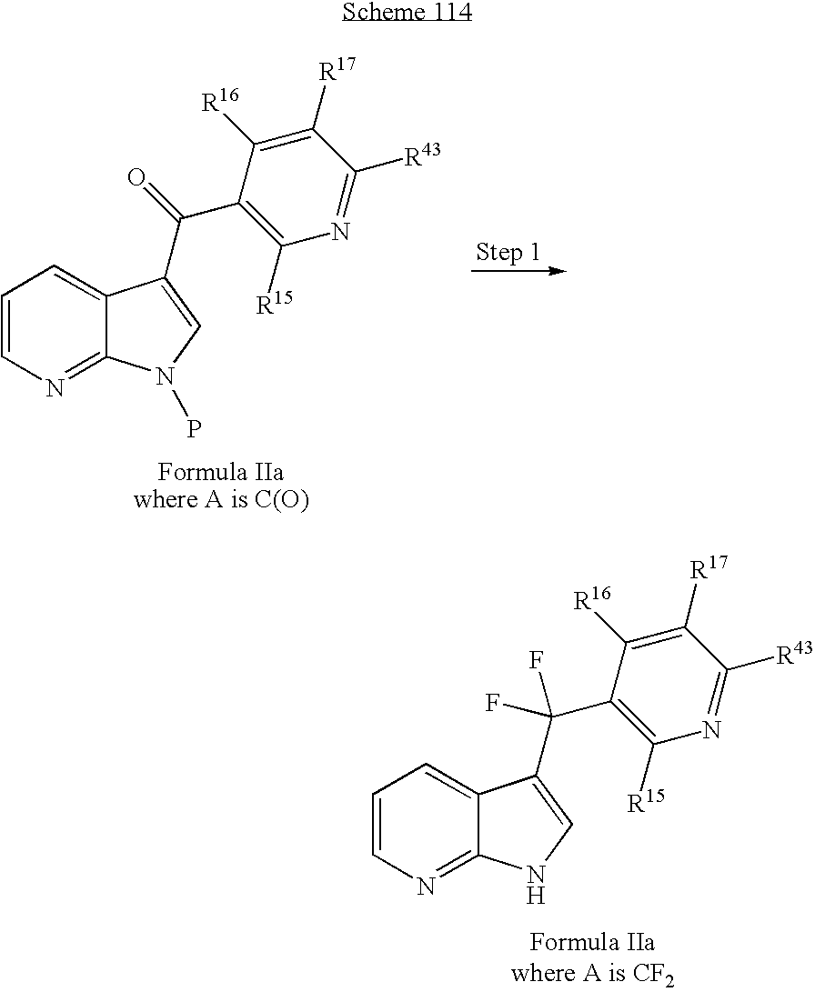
C1=CN=C2C(=C1)C(C(C1=C([R15])N=C([R43])C([R17])=C1[R16])=O)=CN2P.C1=CN=C2C(=C1)C(C(C1=C([R15])N=C([R43])C([R17])=C1[R16])(F)F)=CN2
